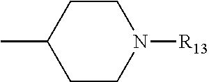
CC1CCN([R13])CC1
